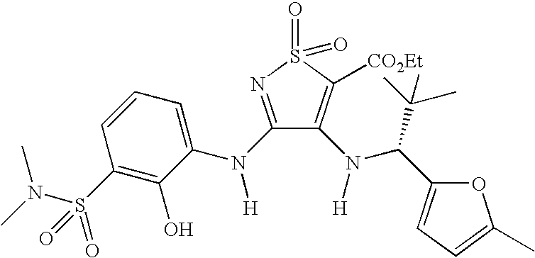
N(S(C1=C(O)C(N(C2=NS(=O)(=O)C([CO2Et])=C2N([H])C(C(C)(C)C)C2=CC=C(C)O2)[H])=CC=C1)(=O)=O)(C)C
